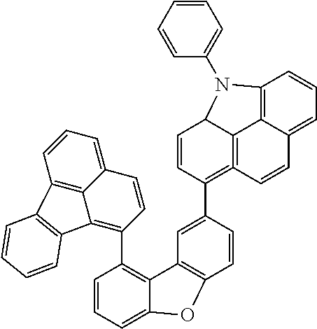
C1=CC=C2C(=C1C1=C3C4=C(C=CC=C4C=C1)C1=C3C=CC=C1)C1=C(C=CC(C3=C4=C5C(C=C3)N(C3=CC=CC=C3)C3=C5C(=CC=C3)C=C4)=C1)O2
